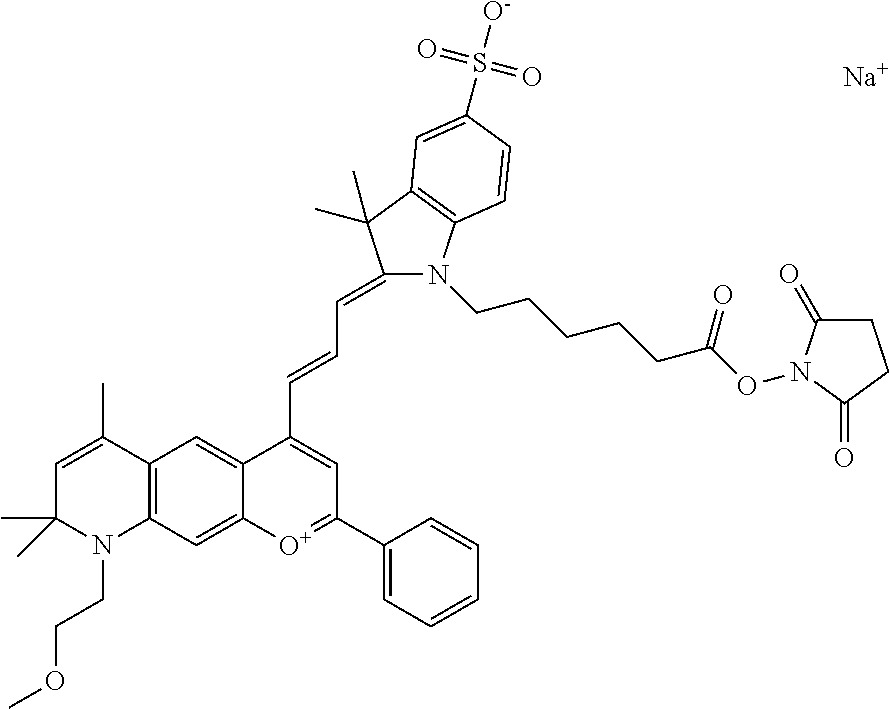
[Na].N1(CCCCCC(ON2C(=O)CCC2=O)=O)C2=C(C(C)(C)C1=CC=CC1=CC(C3=CC=CC=C3)=[O+]C3=CC4=C(C(C)=CC(C)(C)N4CCOC)C=C31)C=C(S([O-])(=O)=O)C=C2
